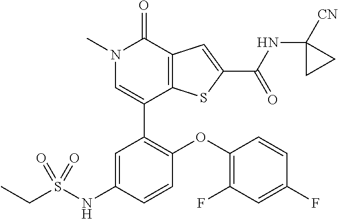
C1(C2=C(OC3=C(F)C=C(F)C=C3)C=CC(NS(CC)(=O)=O)=C2)=CN(C)C(=O)C2=C1SC(C(NC1([CN])CC1)=O)=C2
